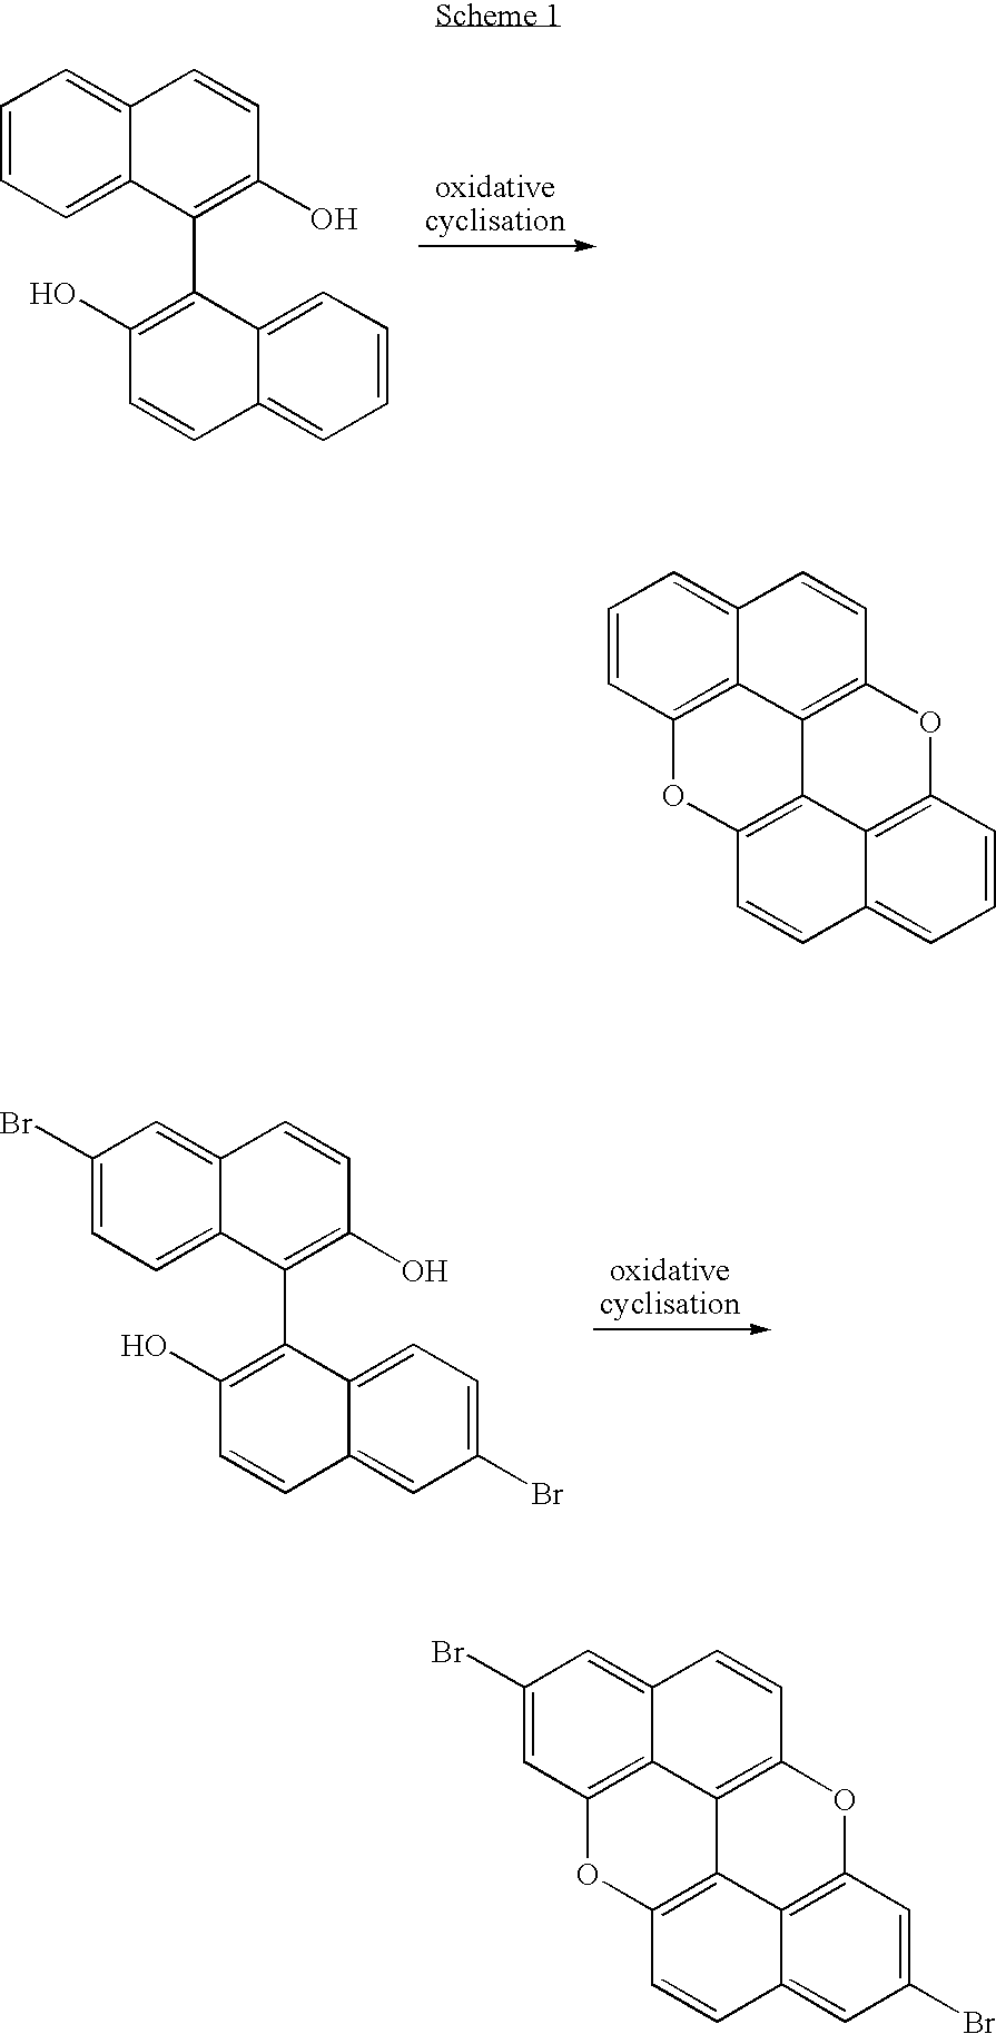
C1=CC=C2C(=C1)C=CC(O)=C2C1=C(O)C=CC2=CC=CC=C12.C1(Br)=CC=C2C(=C1)C=CC(O)=C2C1=C(O)C=CC2=CC(Br)=CC=C12.C1=CC2=C3C(=C1)C=CC1=C3C3=C(C=CC4=CC=CC(=C34)O1)O2.C1(Br)=CC2=C3C(=C1)C=CC1=C3C3=C(C=CC4=CC(Br)=CC(=C34)O1)O2
